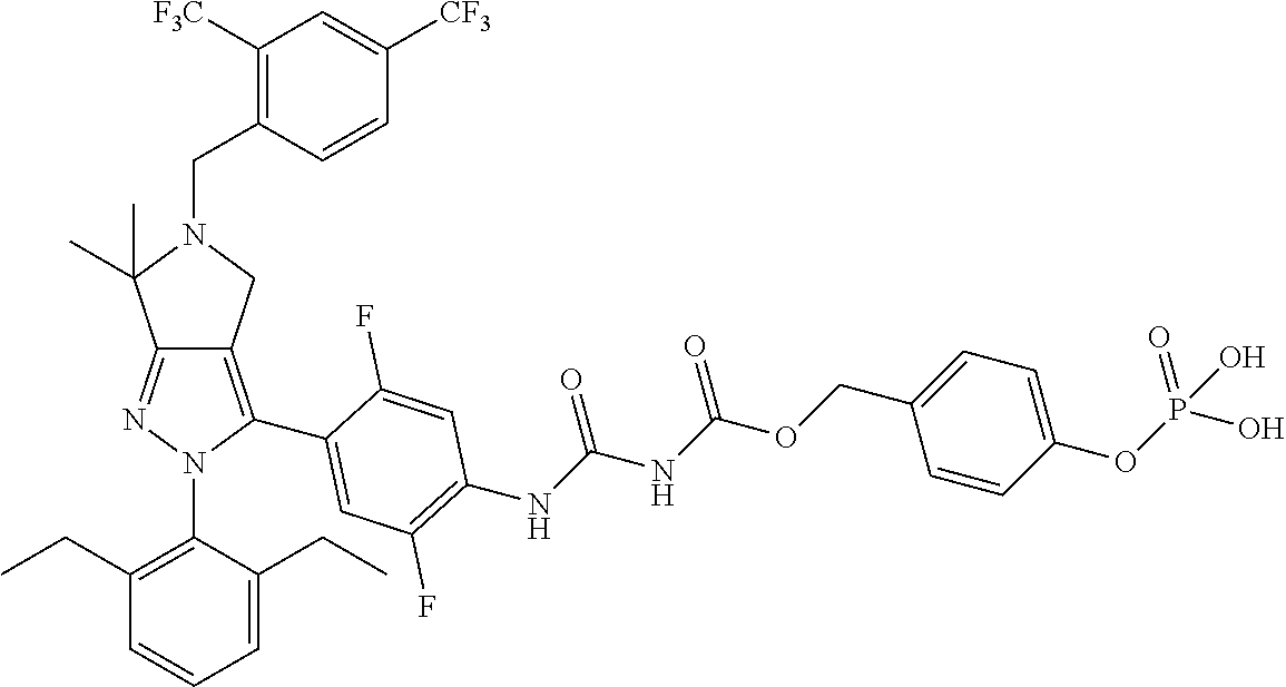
C12=NN(C3=C(CC)C=CC=C3CC)C(C3=CC(F)=C(NC(NC(OCC4=CC=C(OP(O)(=O)O)C=C4)=O)=O)C=C3F)=C1CN(CC1=C([F3C])C=C([CF3])C=C1)C2(C)C
